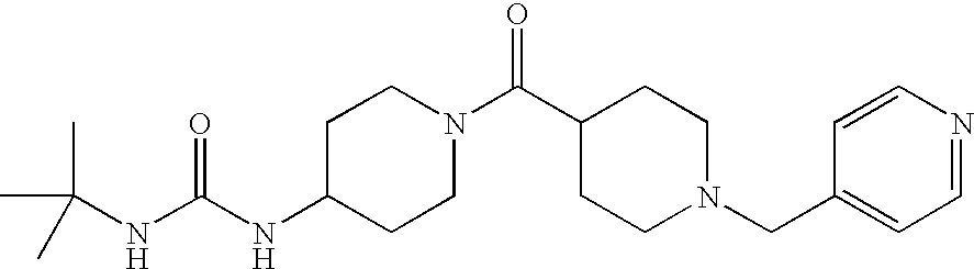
C(NC1CCN(C(C2CCN(CC3=CC=NC=C3)CC2)=O)CC1)(NC(C)(C)C)=O
